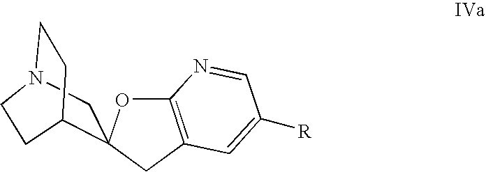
C12=C(CC3(O1)CN1CCC3CC1)C=C([R])C=N2
